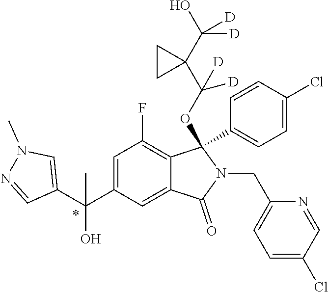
C1=C(C(C2=CN(C)N=C2)(O)C)C=C2C(=C1F)C(OC(C1(C(O)([D])[D])CC1)([D])[D])(C1=CC=C(Cl)C=C1)N(CC1=CC=C(Cl)C=N1)C2=O
